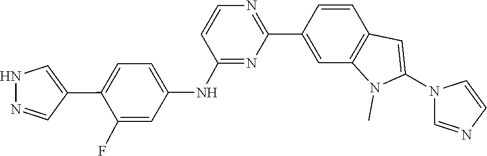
N1(C2=CC3=C(C=C(C4=NC=CC(NC5=CC=C(C6=CNN=C6)C(F)=C5)=N4)C=C3)N2C)C=NC=C1
